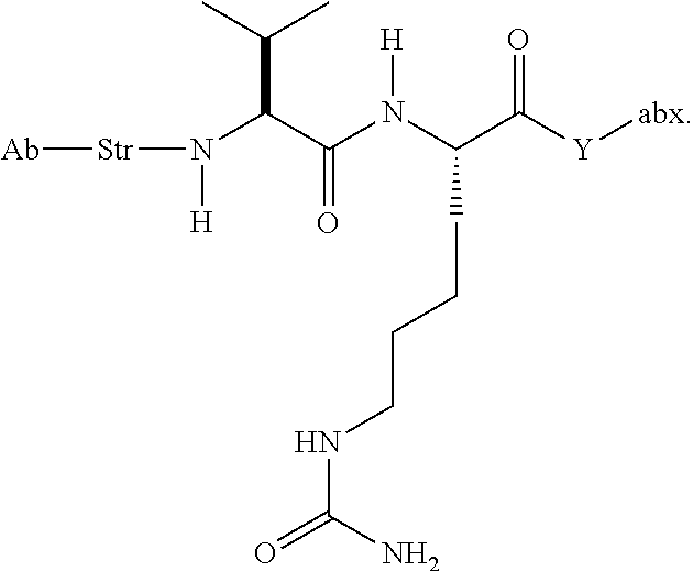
[Ab][Str]N([H])C(C(N(C(C([Y][abx])=O)CCCCNC(N)=O)[H])=O)C(C)C
